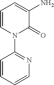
C1=CN(C2=NC=CC=C2)C(=O)C(N)=C1
